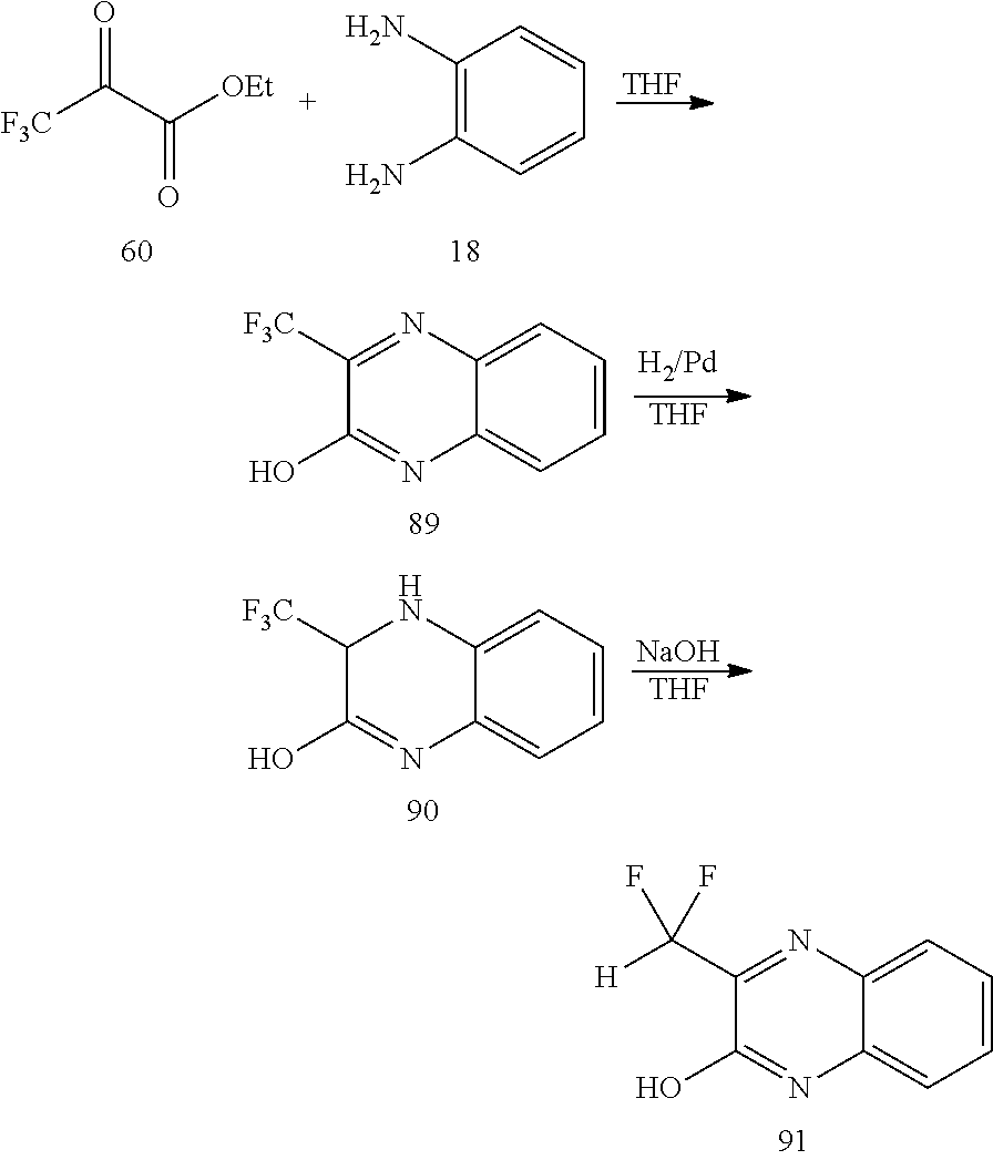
C1(N)=C(N)C=CC=C1.[F3C]C(C([OEt])=O)=O.[THF].C1=CC=C2C(=C1)N=C(O)C([F3C])=N2.[THF].C1=CC=C2C(=C1)N=C(O)C([F3C])N2.[THF].[NaOH].C1=CC=C2C(=C1)N=C(O)C(C([H])(F)F)=N2
